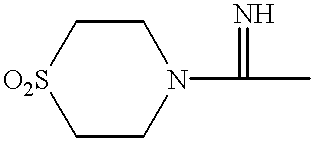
C1N(C(C)=N)CC[O2S]C1
